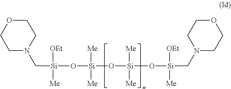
C([Si]([OEt])(O[Si](O[Si]([Me])([Me])O[Si](CN1CCOCC1)([OEt])[Me])([Me])[Me])[Me])N1CCOCC1
